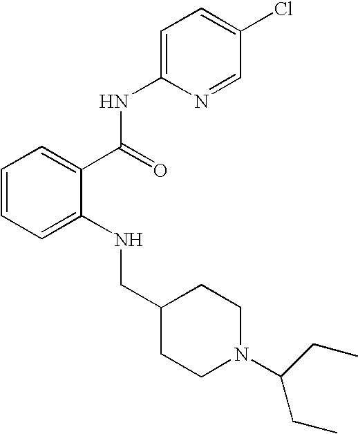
C1=CC=C(NCC2CCN(C(CC)CC)CC2)C(C(NC2=CC=C(Cl)C=N2)=O)=C1
